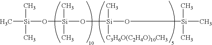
C[Si](C)(C)O[Si](C)(C)O[Si](C)([C3H6O(C2H4O)10CH3])O[Si](C)(C)C
